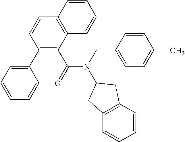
C1=CC=CC2=C1C(C(=O)N(CC1=CC=C(C)C=C1)C1CC3=C(C1)C=CC=C3)=C(C1=CC=CC=C1)C=C2
